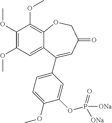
C1(OC)=C(OC)C=C2C(=C1OC)OCC(=O)C=C2C1=CC=C(OC)C(OP([ONa])(=O)[ONa])=C1
